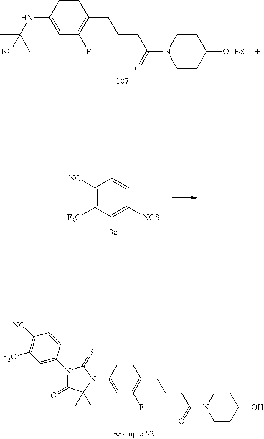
C1(NC(C)(C)[NC])=CC(F)=C(CCCC(N2CCC([OTBS])CC2)=O)C=C1.C1([NC])=C([F3C])C=C([NCS])C=C1.C1([NC])=C([F3C])C=C(N2C(=O)C(C)(C)N(C3=CC(F)=C(CCCC(=O)N4CCC(O)CC4)C=C3)C2=S)C=C1
